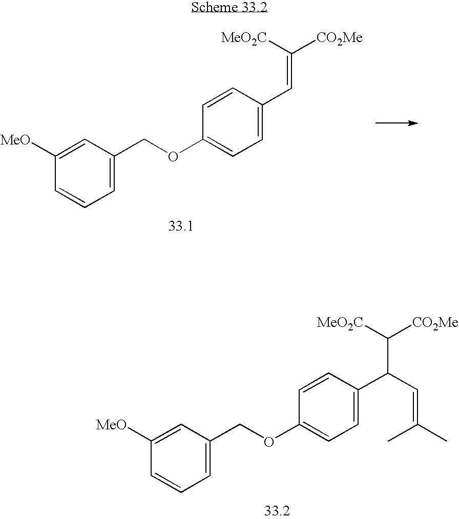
C1=CC(C(C([CO2Me])[MeO2C])C=C(C)C)=CC=C1OCC1=CC=CC([MeO])=C1.C1=CC(C=C([CO2Me])[MeO2C])=CC=C1OCC1=CC=CC([MeO])=C1
